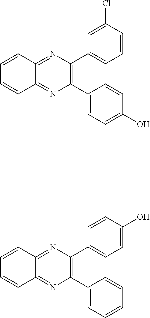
C1(C2=CC=C(O)C=C2)=C(C2=CC=CC(Cl)=C2)N=C2C(=N1)C=CC=C2.C1(C2=CC=CC=C2)=C(C2=CC=C(O)C=C2)N=C2C(=N1)C=CC=C2
